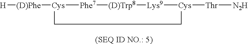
[H][(D)Phe][Cys]1[Phe7][(D)Trp8][Lys9][Cys]([Thr][N2H])CC1
